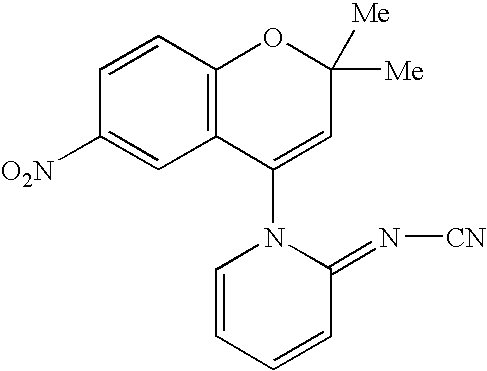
C1([O2N])=CC2=C(C=C1)OC([Me])([Me])C=C2N1C=CC=CC1=N[CN]
